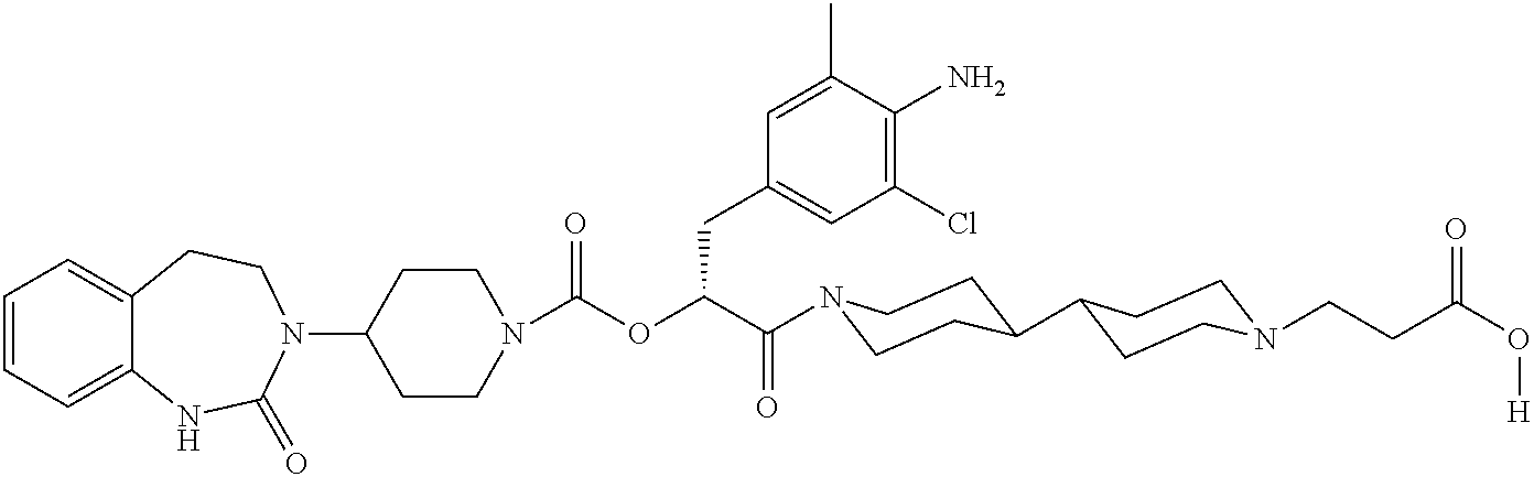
C1=CC=C2C(=C1)CCN(C1CCN(C(=O)OC(C(=O)N3CCC(C4CCN(CCC(O[H])=O)CC4)CC3)CC3=CC(Cl)=C(N)C(C)=C3)CC1)C(=O)N2
